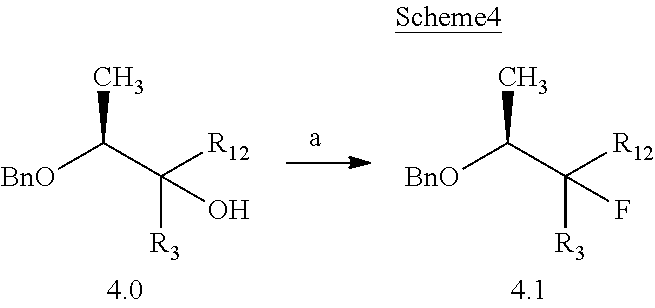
[BnO]C(C([R12])([R3])O)C.[BnO]C(C([R12])([R3])F)C
